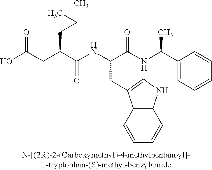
C12=C(C=CC=C1)C(CC(NC(C(CC(O)=O)CC(C)C)=O)C(NC(C1=CC=CC=C1)C)=O)=CN2
